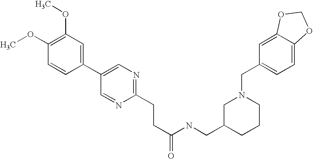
C1(OC)=C(OC)C=C(C2=CN=C(CCC(NCC3CCCN(CC4=CC=C5C(=C4)OCO5)C3)=O)N=C2)C=C1
